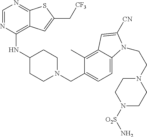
C1=NC(NC2CCN(CC3=CC=C4C(=C3C)C=C([CN])N4CCN3CCN([O2S]N)CC3)CC2)=C2C(=N1)SC(C[CF3])=C2
